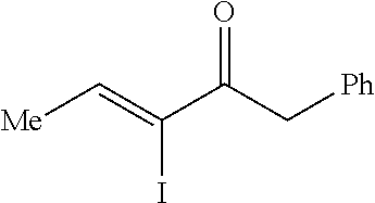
C(C(C(=C[Me])I)=O)[Ph]
